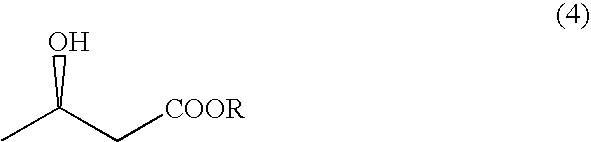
CC(C[COOR])O
